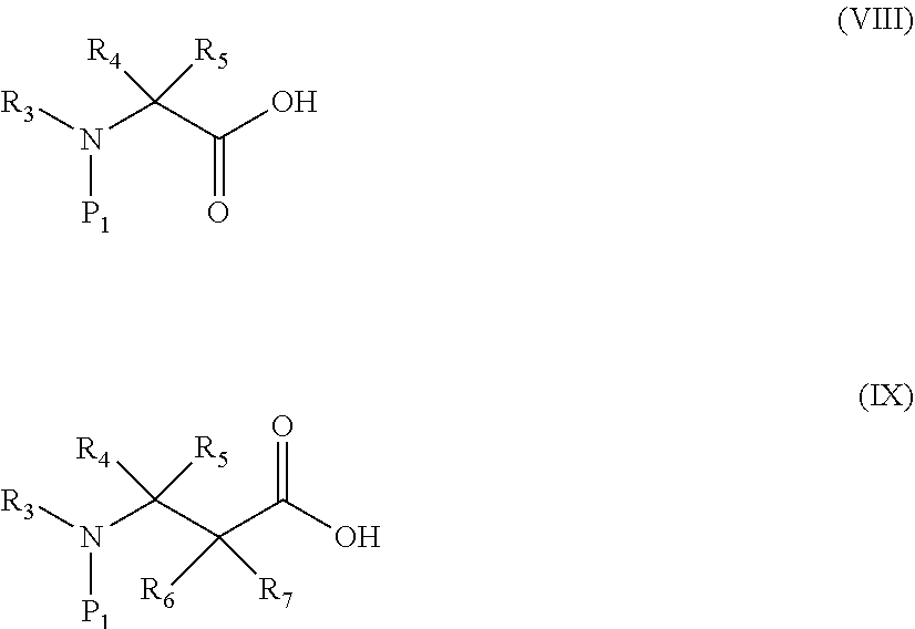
[R3]N(C(C(O)=O)([R4])[R5])[P1].[R3]N(C(C(C(O)=O)([R7])[R6])([R4])[R5])[P1]
